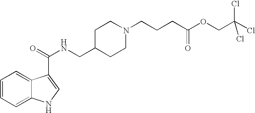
C1=CC=C2C(=C1)C(C(NCC1CCN(CCCC(=O)OCC(Cl)(Cl)Cl)CC1)=O)=CN2
